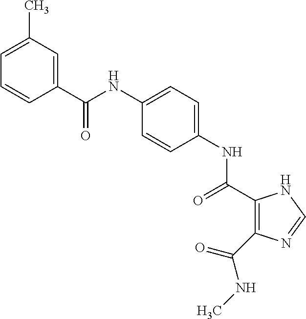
C(NC1=CC=C(NC(=O)C2=C(C(NC)=O)N=CN2)C=C1)(=O)C1=CC(C)=CC=C1
